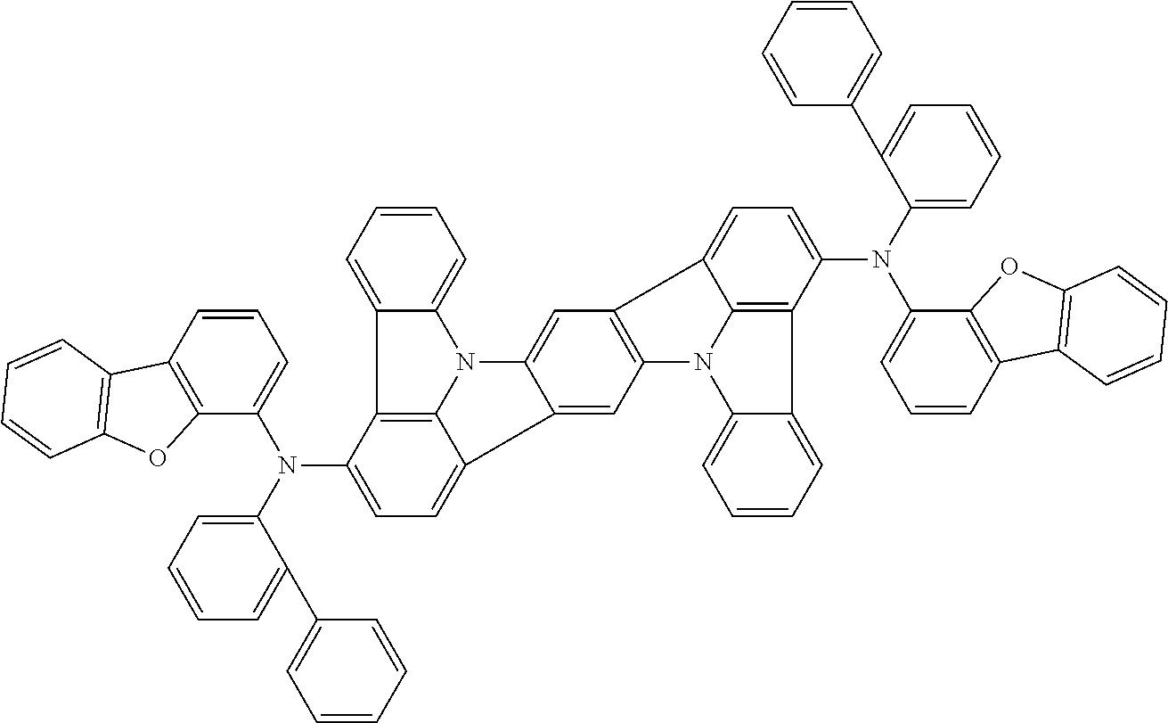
C12=C(C=C3C(=C1)C1=CC=C(N(C4=CC=CC5=C4OC4=C5C=CC=C4)C4=CC=CC=C4C4=CC=CC=C4)C4=C1N3C1=CC=CC=C41)C1=CC=C(N(C3=CC=CC4=C3OC3=C4C=CC=C3)C3=CC=CC=C3C3=CC=CC=C3)C3=C1N2C1=CC=CC=C31
